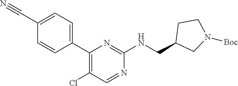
ClC1=C(C2=CC=C(C#N)C=C2)N=C(NCC2CN([Boc])CC2)N=C1
